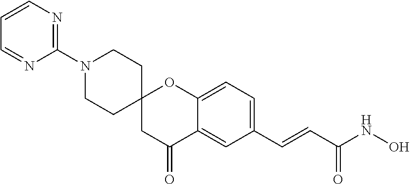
N1=C(N2CCC3(CC2)CC(=O)C2=CC(C=CC(NO)=O)=CC=C2O3)N=CC=C1
